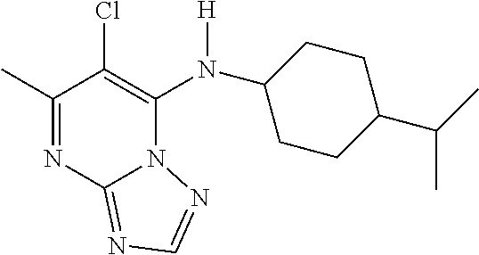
C1(C)=NC2=NC=NN2C(N([H])C2CCC(C(C)C)CC2)=C1Cl
